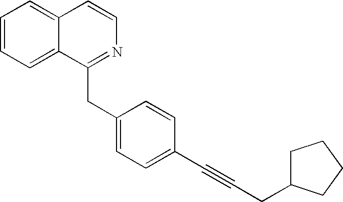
C1=CC=C2C(=C1)C=CN=C2CC1=CC=C(C#CCC2CCCC2)C=C1
